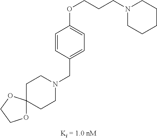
N1(CC2=CC=C(OCCCN3CCCCC3)C=C2)CCC2(CC1)OCCO2
